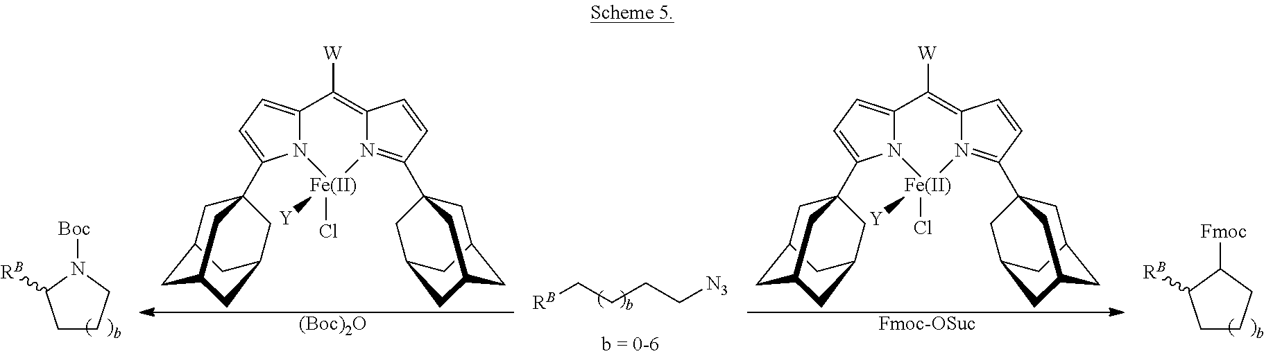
C1CCN([Boc])C1[RB].C1CCC([Fmoc])C1[RB].[W]C1=C2N(=C(C34CC5CC(CC(C3)C5)C4)C=C2)[Fe]([Y])(Cl)N2C1=CC=C2C12CC3CC(CC(C1)C3)C2.[(Boc)2O].[RB]CCCC[N3].[W]C1=C2N(=C(C34CC5CC(CC(C3)C5)C4)C=C2)[Fe]([Y])(Cl)N2C1=CC=C2C12CC3CC(CC(C1)C3)C2.[Fmoc-OSuc]
